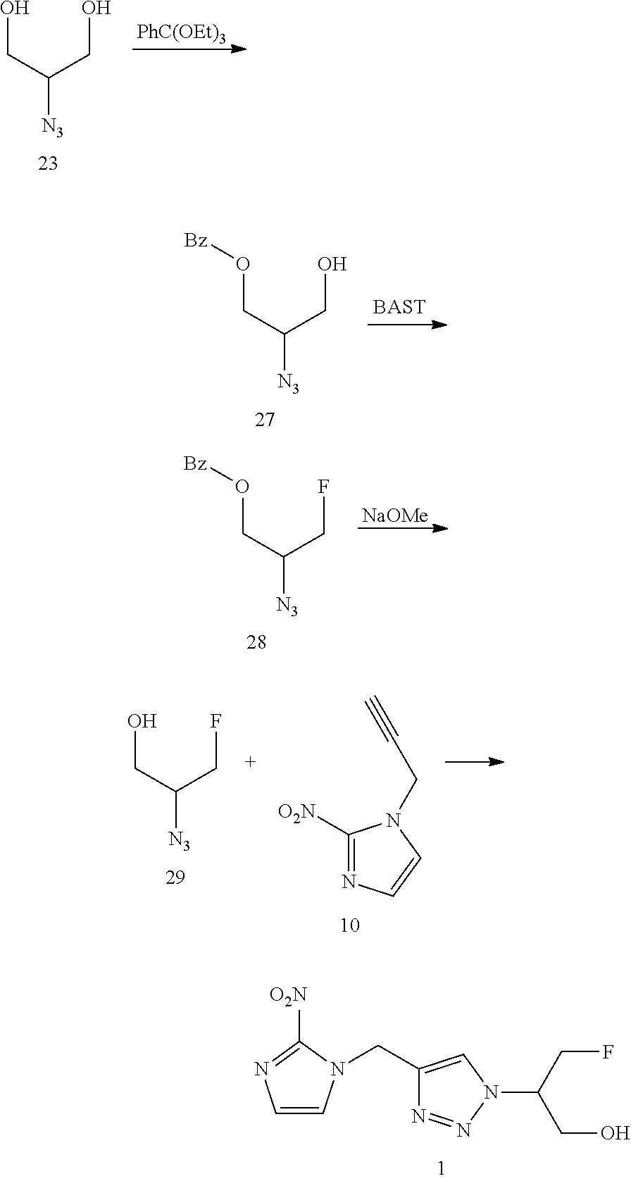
OCC(CO)[N3].[PhC(OEt)3].C1=CN(CC2=CN(C(CF)CO)N=N2)C([O2N])=N1.O(CC(CO)[N3])[Bz].O(CC(CF)[N3])[Bz].[NaOMe].OCC(CF)[N3].C1([O2N])=NC=CN1CC#C
